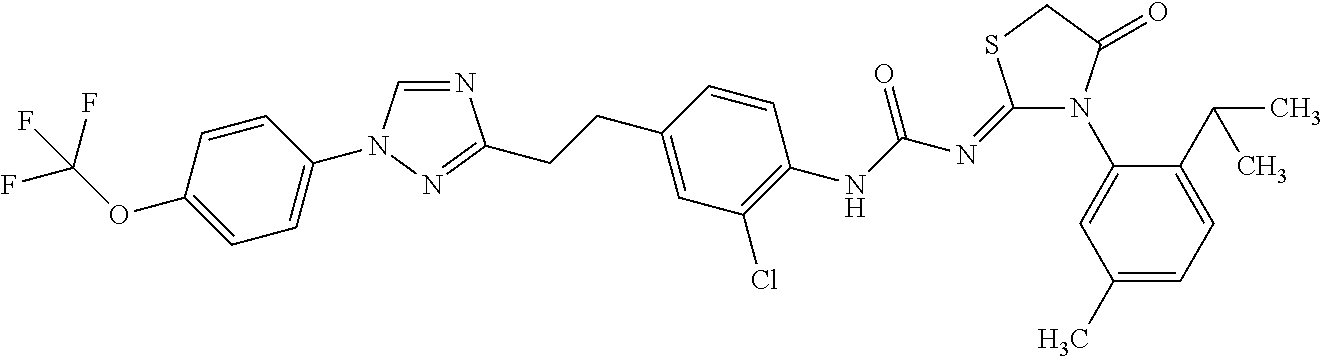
N1=CN(C2=CC=C(OC(F)(F)F)C=C2)N=C1CCC1=CC(Cl)=C(NC(N=C2N(C3=CC(C)=CC=C3C(C)C)C(=O)CS2)=O)C=C1
